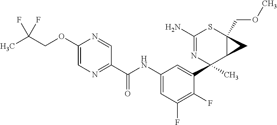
C1(N)=NC(C2=CC(NC(C3=NC=C(OCC(C)(F)F)N=C3)=O)=CC(F)=C2F)(C)C2C(COC)(S1)C2
